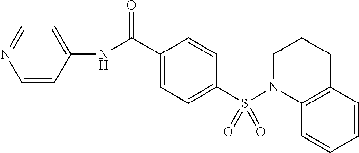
C1=CC(NC(C2=CC=C(S(N3C4=C(CCC3)C=CC=C4)(=O)=O)C=C2)=O)=CC=N1
